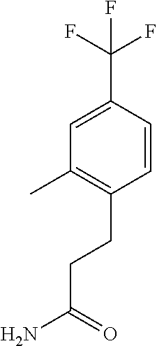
C1=C(C(F)(F)F)C=CC(CCC(N)=O)=C1C
